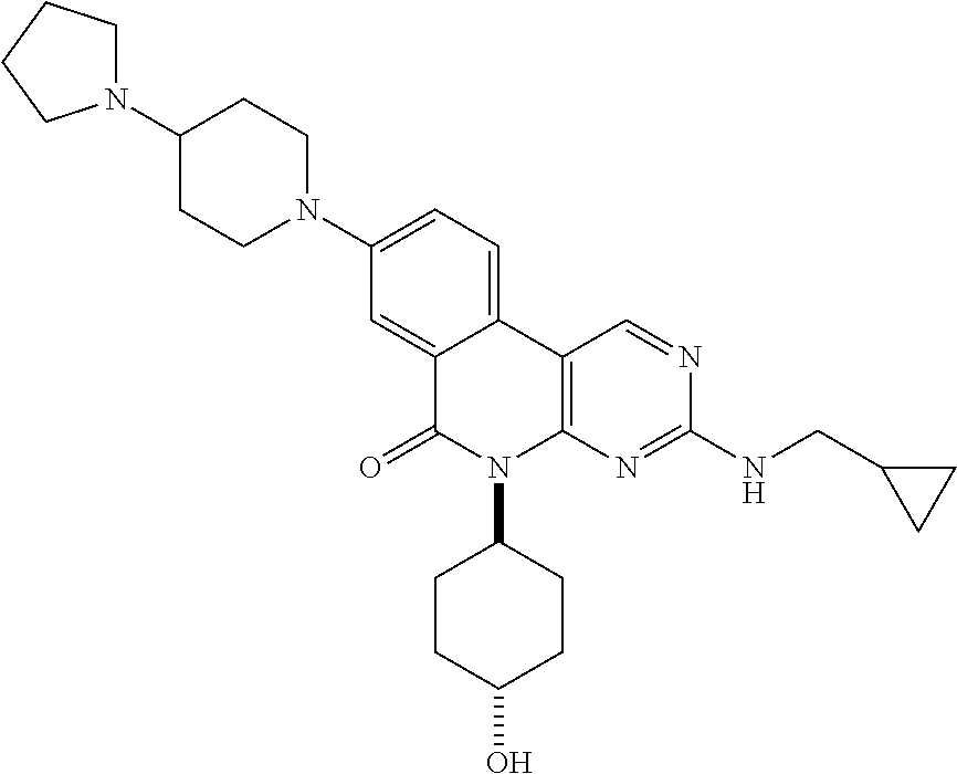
C1(N2CCCC2)CCN(C2=CC=C3C(=C2)C(=O)N(C2CCC(O)CC2)C2=C3C=NC(NCC3CC3)=N2)CC1
